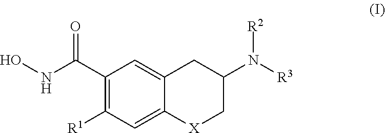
C1(C(NO)=O)=C([R1])C=C2C(=C1)CC(N([R3])[R2])C[X]2
